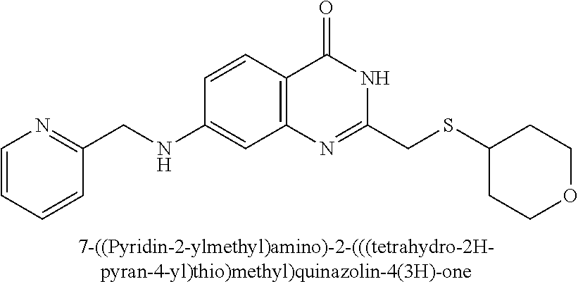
C1(NCC2=NC=CC=C2)=CC2=C(C=C1)C(=O)NC(CSC1CCOCC1)=N2
